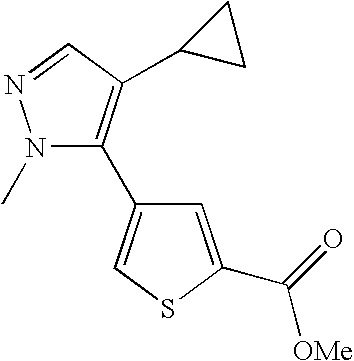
C1=C(C(=O)[OMe])SC=C1C1=C(C2CC2)C=NN1C
